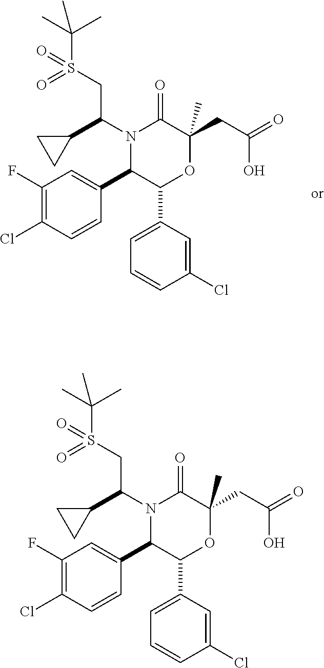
C1(F)=C(Cl)C=CC(C2C(C3=CC=CC(Cl)=C3)OC(CC(=O)O)(C)C(=O)N2C(C2CC2)CS(C(C)(C)C)(=O)=O)=C1.C1(F)=C(Cl)C=CC(C2C(C3=CC=CC(Cl)=C3)OC(CC(=O)O)(C)C(=O)N2C(C2CC2)CS(C(C)(C)C)(=O)=O)=C1
